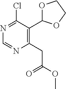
N1=C(Cl)C(C2OCCO2)=C(CC(=O)OC)N=C1
